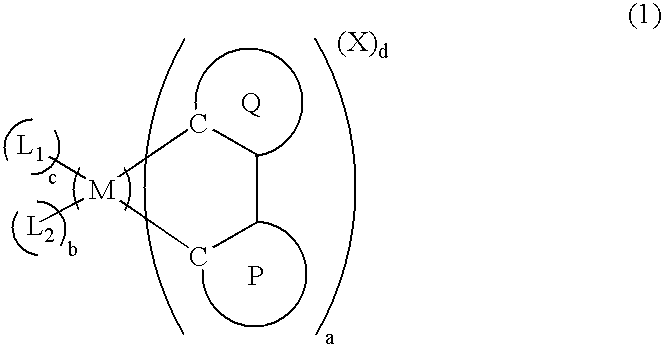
[M]1([L2])([L1])CCCC1.[Q].P
